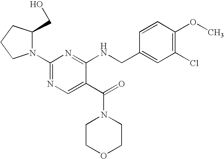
N1(C2=NC=C(C(N3CCOCC3)=O)C(NCC3=CC(Cl)=C(OC)C=C3)=N2)C(CO)CCC1
